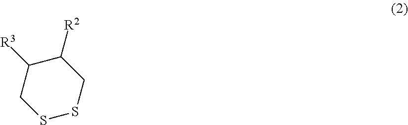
C1([R2])C([R3])CSSC1
